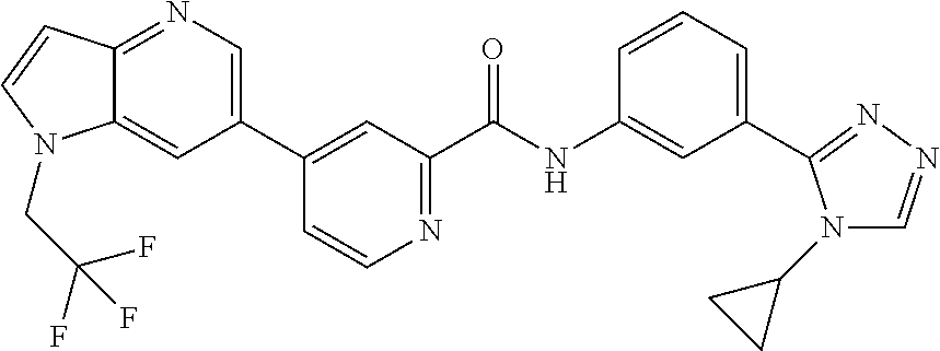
C1=CN=C(C(NC2=CC(C3=NN=CN3C3CC3)=CC=C2)=O)C=C1C1=CN=C2C(=C1)N(CC(F)(F)F)C=C2
